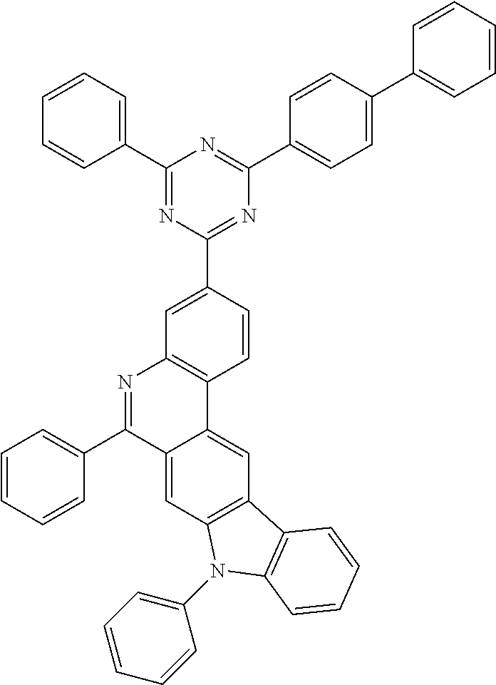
C1=CC=CC(C2=NC3=C(C4=CC5=C(C=C24)N(C2=CC=CC=C2)C2=C5C=CC=C2)C=CC(C2=NC(C4=CC=C(C5=CC=CC=C5)C=C4)=NC(C4=CC=CC=C4)=N2)=C3)=C1
